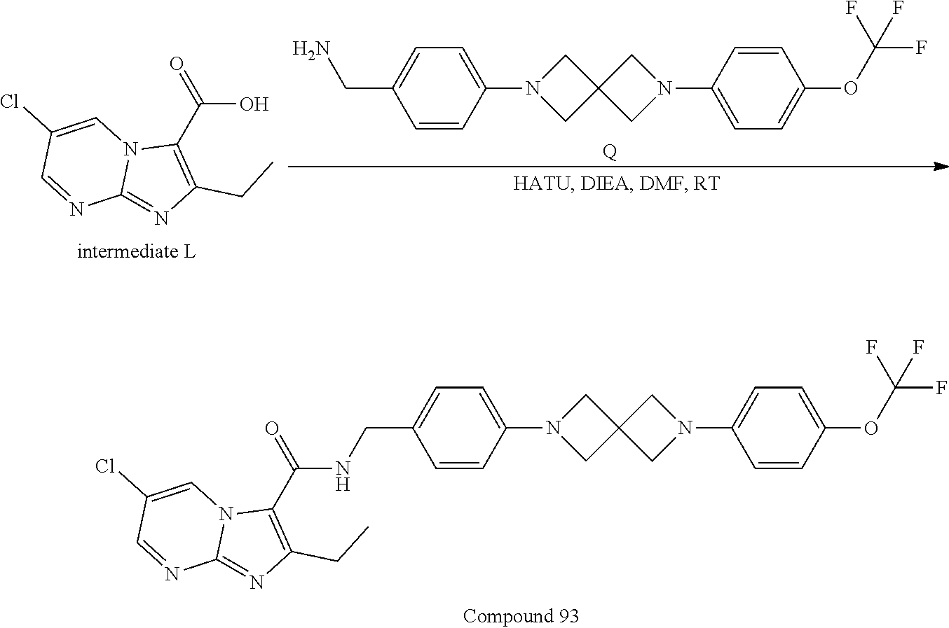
C1N(C2=CC=C(CN)C=C2)CC12CN(C1=CC=C(OC(F)(F)F)C=C1)C2.[Q].OC(C1=C(CC)N=C2N1C=C(Cl)C=N2)=O.C1N(C2=CC=C(CNC(C3=C(CC)N=C4N3C=C(Cl)C=N4)=O)C=C2)CC12CN(C1=CC=C(OC(F)(F)F)C=C1)C2
